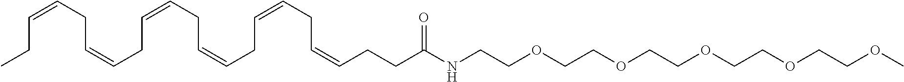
C(NCCOCCOCCOCCOCCOC)(=O)CCC=CCC=CCC=CCC=CCC=CCC=CCC
